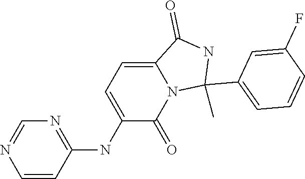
N1=C(NC2=CC=C3N(C2=O)C(C)(C2=CC=CC(F)=C2)NC3=O)C=CN=C1
